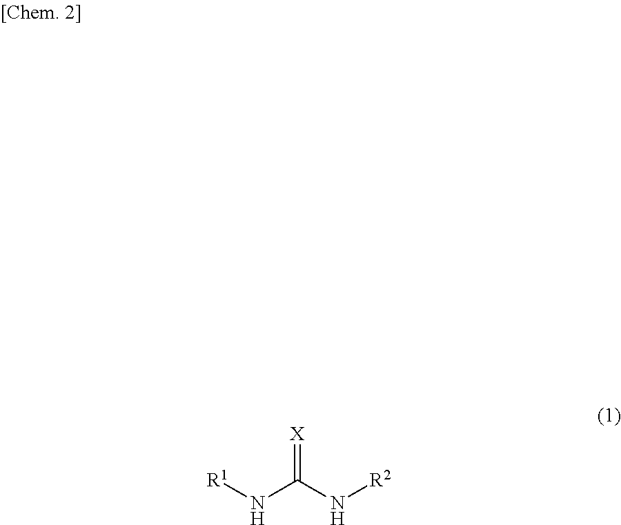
[R1]NC(N[R2])=[X]
